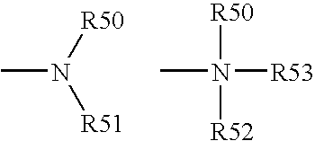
CN([R50])[R51].CN([R50])([R53])[R52]
